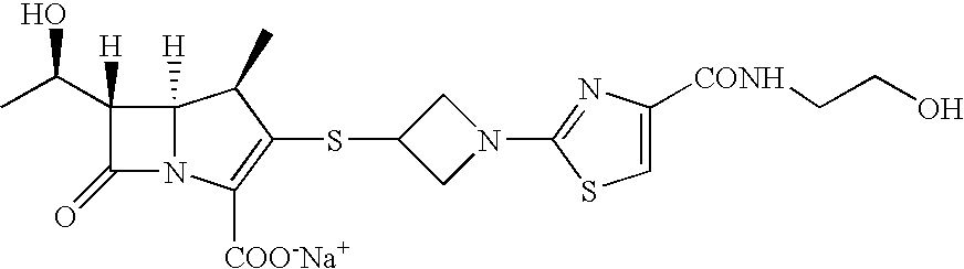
C12([H])N(C([COO-Na+])=C(SC3CN(C4=NC([CONH]CCO)=CS4)C3)C1C)C(=O)C2([H])C(C)O
